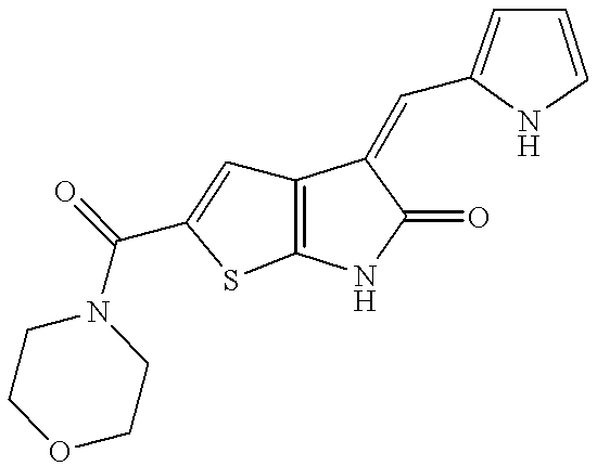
C12=C(NC(=O)C1=CC1=CC=CN1)SC(C(N1CCOCC1)=O)=C2
